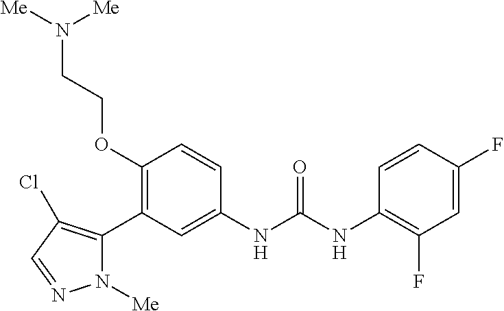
C1(OCCN([Me])[Me])=C(C2=C(Cl)C=NN2[Me])C=C(NC(NC2=C(F)C=C(F)C=C2)=O)C=C1
